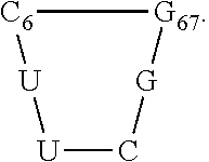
[C6]1[G67][G]C[U][U]1
